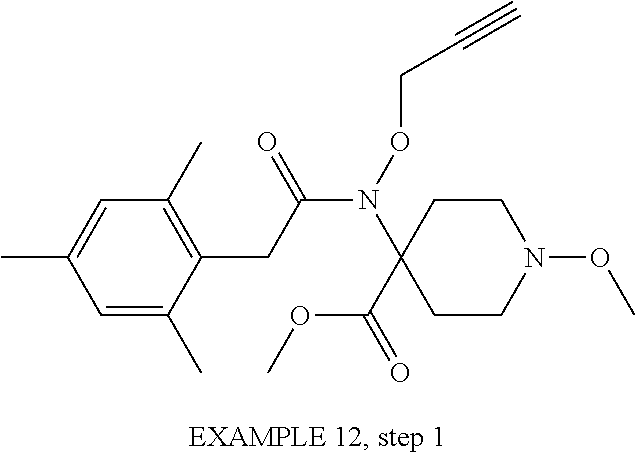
C1=C(C)C=C(C)C(CC(N(OCC#C)C2(C(=O)OC)CCN(OC)CC2)=O)=C1C
